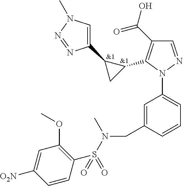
[&1].C1(C(O)=O)=C(C2C(C3=CN(C)N=N3)C2)N(C2=CC=CC(CN(S(C3=C(OC)C=C([O2N])C=C3)(=O)=O)C)=C2)N=C1.[&1]
